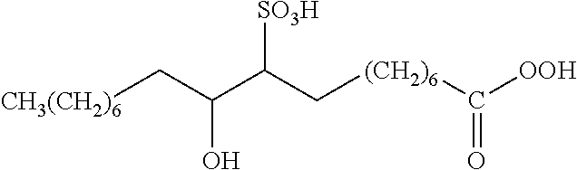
C([(CH2)6]C([OOH])=O)C([SO3H])C(O)C[CH3(CH2)6]
